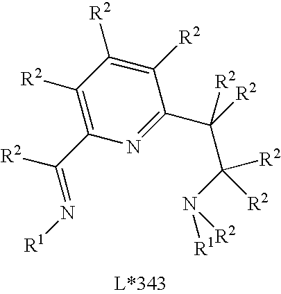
N1=C(C([R2])(C(N([R1])[R2])([R2])[R2])[R2])C([R2])=C([R2])C([R2])=C1C(=N[R1])[R2]
